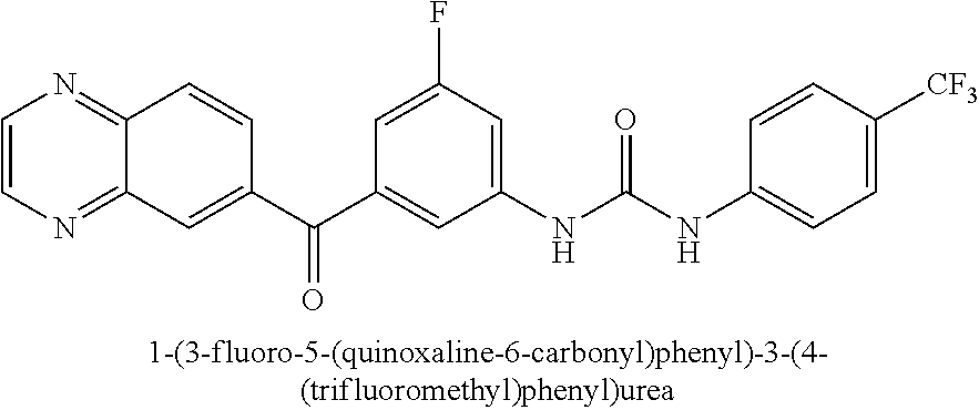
C1=CN=C2C(=N1)C=CC(C(C1=CC(NC(NC3=CC=C([CF3])C=C3)=O)=CC(F)=C1)=O)=C2
